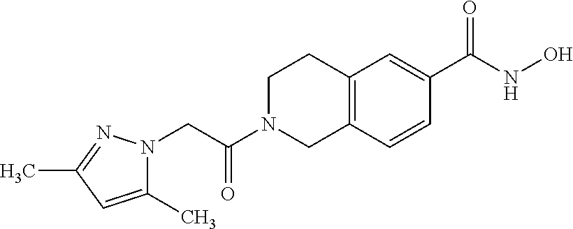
C(N1CC2=C(CC1)C=C(C(NO)=O)C=C2)(=O)CN1C(C)=CC(C)=N1
